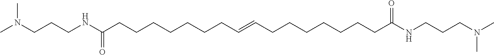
N(CCCNC(CCCCCCCC=CCCCCCCCC(NCCCN(C)C)=O)=O)(C)C
